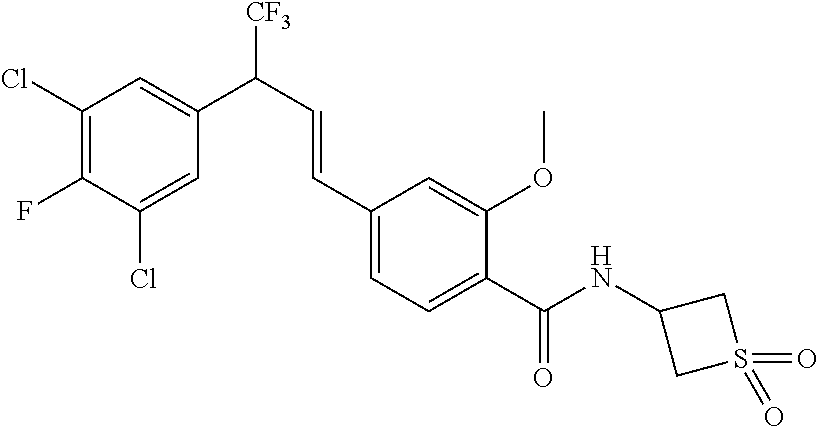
C1(Cl)=C(F)C(Cl)=CC(C([CF3])C=CC2=CC=C(C(NC3CS(=O)(=O)C3)=O)C(OC)=C2)=C1
